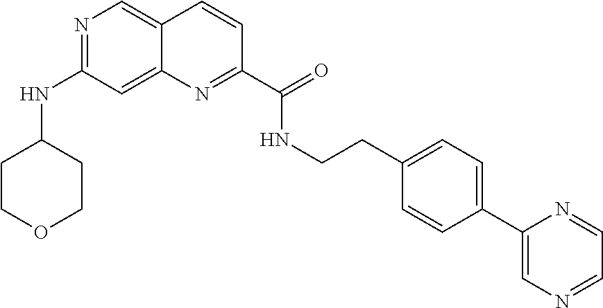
N1=C(NC2CCOCC2)C=C2C(=C1)C=CC(C(=O)NCCC1=CC=C(C3=CN=CC=N3)C=C1)=N2
